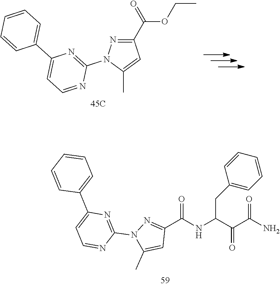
C1(C(NC(C(C(N)=O)=O)CC2=CC=CC=C2)=O)=NN(C2=NC(C3=CC=CC=C3)=CC=N2)C(C)=C1.C1(C(=O)OCC)=NN(C2=NC(C3=CC=CC=C3)=CC=N2)C(C)=C1
